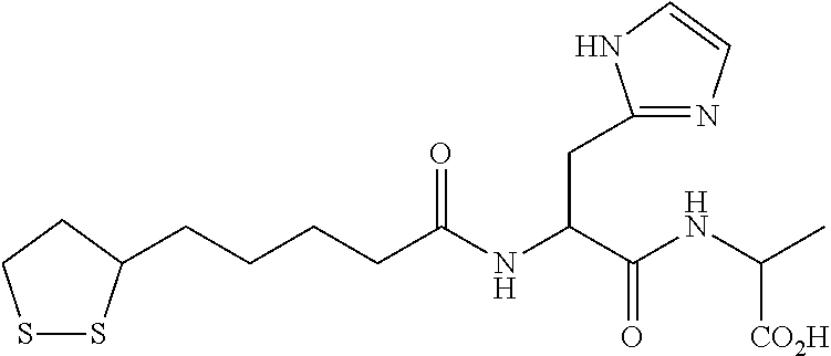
S1SC(CCCCC(NC(C(NC([CO2H])C)=O)CC2=NC=CN2)=O)CC1
